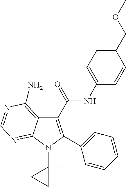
C1(C(=O)NC2=CC=C(COC)C=C2)=C(C2=CC=CC=C2)N(C2(C)CC2)C2=NC=NC(N)=C12
